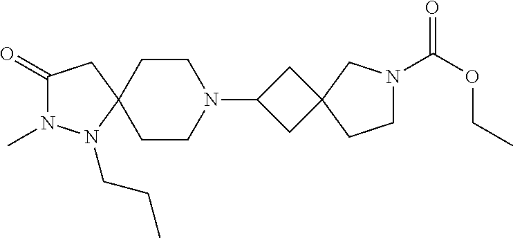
C1(=O)N(C)N(CCC)C2(C1)CCN(C1CC3(C1)CN(C(OCC)=O)CC3)CC2
